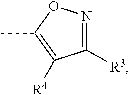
C1([R3])=NOC(C)=C1[R4]
